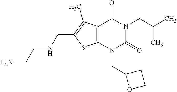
C12=C(N(CC3OCC3)C(=O)N(CC(C)C)C1=O)SC(CNCCN)=C2C
